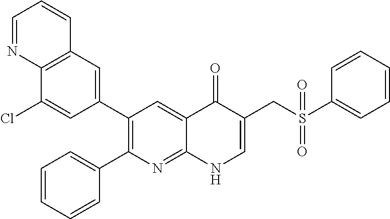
C12=C(C=C(C3=C(C4=CC=CC=C4)N=C4C(=C3)C(=O)C(CS(C3=CC=CC=C3)(=O)=O)=CN4)C=C1Cl)C=CC=N2
